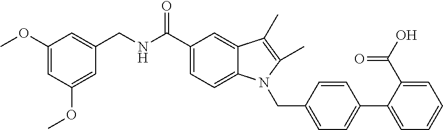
C1=C(C2=CC=C(CN3C4=CC=C(C(=O)NCC5=CC(OC)=CC(OC)=C5)C=C4C(C)=C3C)C=C2)C(C(O)=O)=CC=C1
